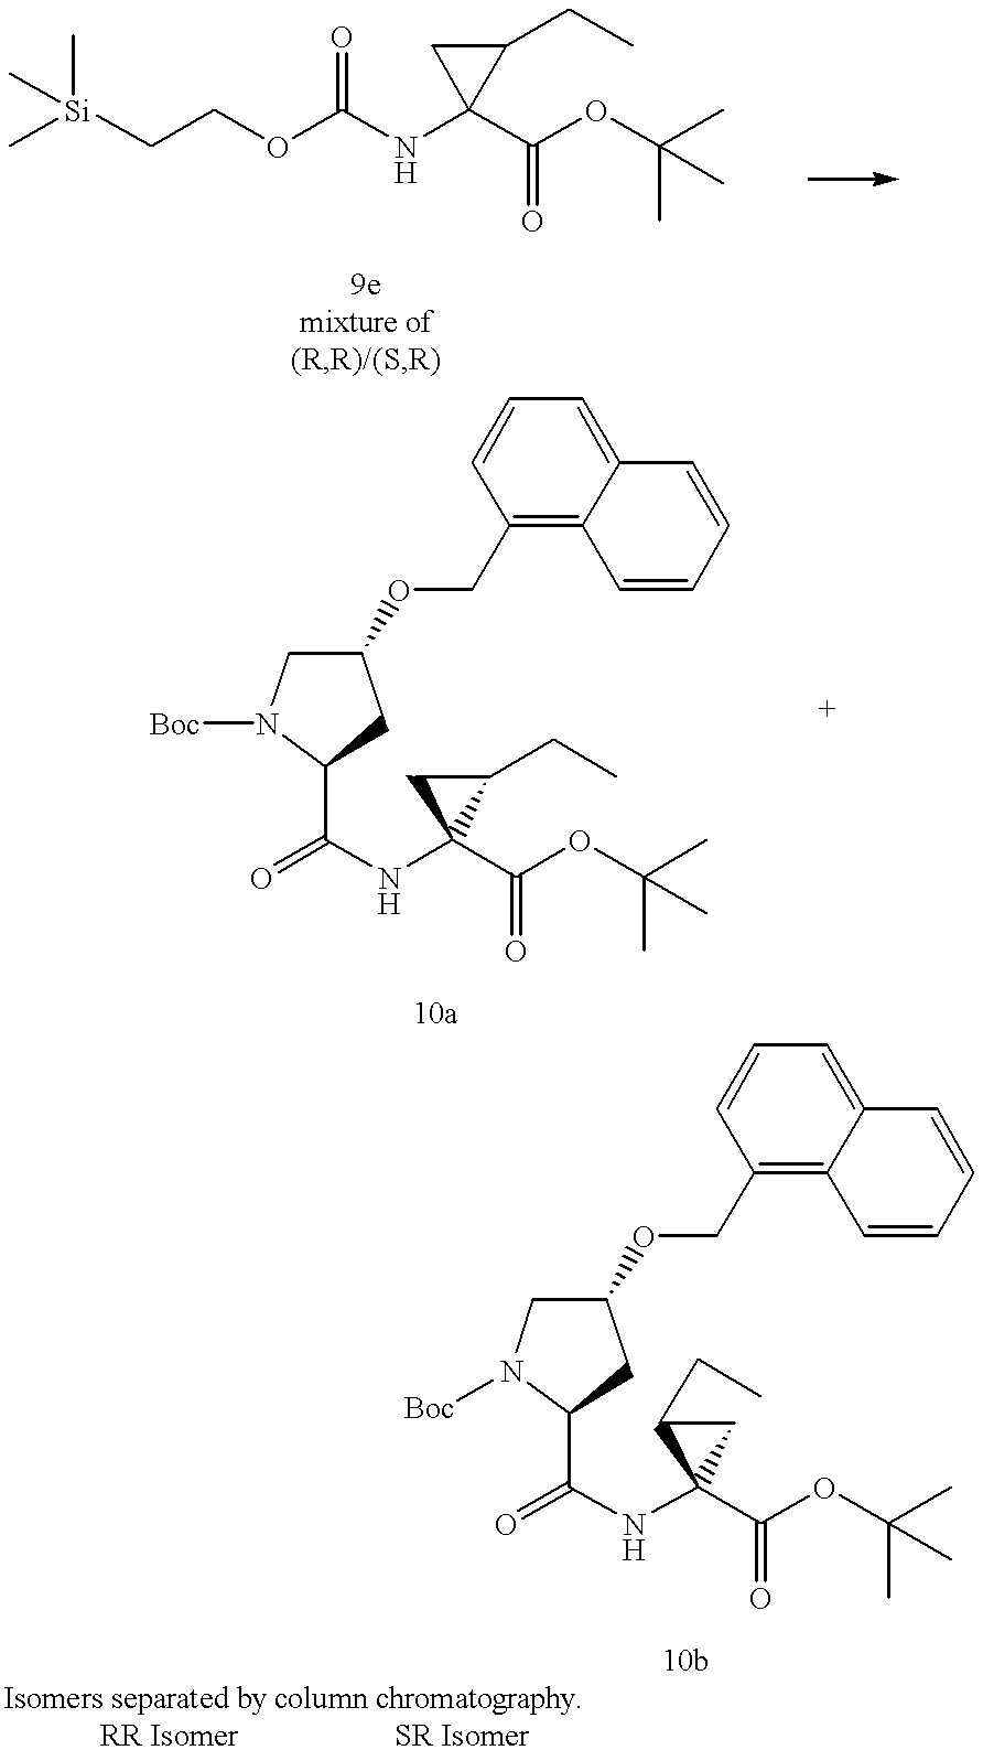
C[Si](C)(C)CCOC(NC1(C(OC(C)(C)C)=O)C(CC)C1)=O.N(C1(C(OC(C)(C)C)=O)C(CC)C1)C(=O)C1N([Boc])CC(OCC2=C3C(=CC=C2)C=CC=C3)C1.N(C1(C(OC(C)(C)C)=O)CC1CC)C(=O)C1N([Boc])CC(OCC2=C3C(=CC=C2)C=CC=C3)C1
